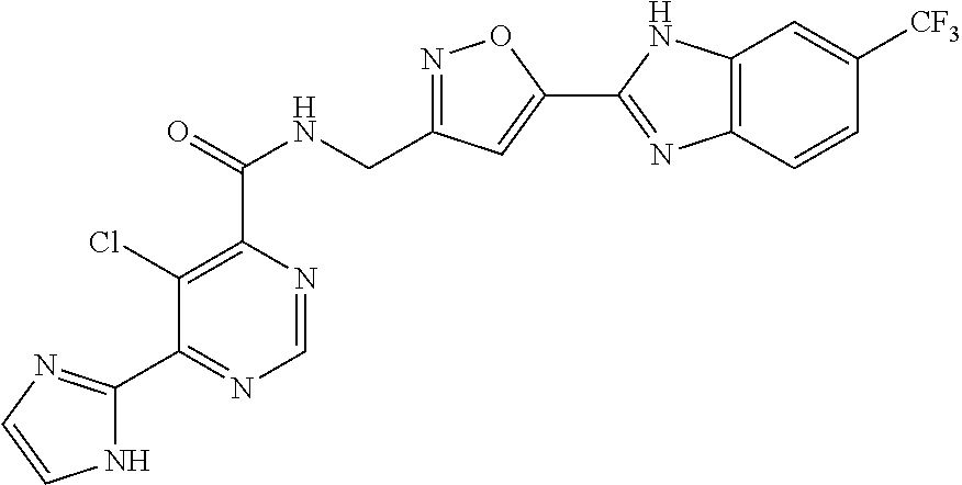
C1=NC(C(=O)NCC2=NOC(C3=NC4=C(N3)C=C([CF3])C=C4)=C2)=C(Cl)C(C2=NC=CN2)=N1
